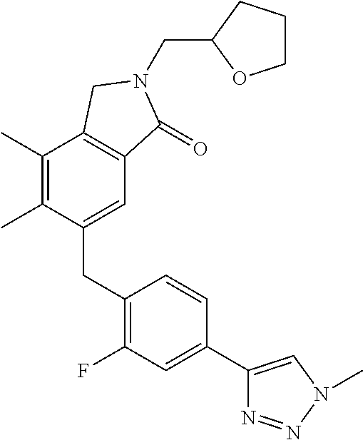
C(C1OCCC1)N1C(=O)C2=C(C(C)=C(C)C(CC3=C(F)C=C(C4=CN(C)N=N4)C=C3)=C2)C1
